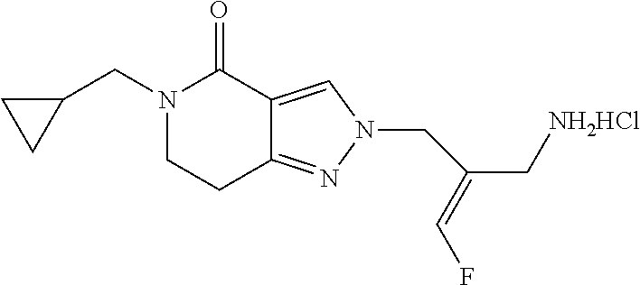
N1(CC2CC2)CCC2=NN(CC(C[NH2HCl])=CF)C=C2C1=O
